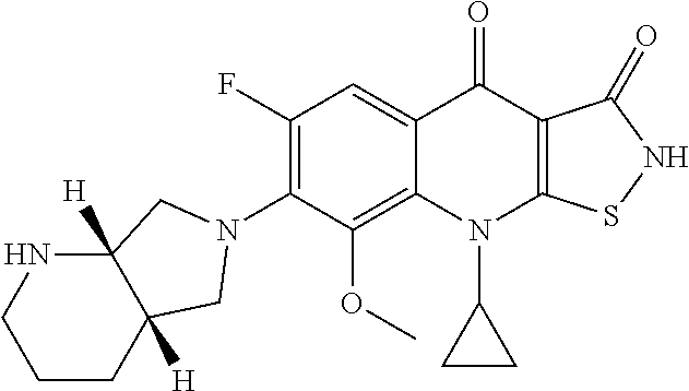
C12=C(OC)C(N3CC4([H])CCCNC4([H])C3)=C(F)C=C1C(=O)C1=C(N2C2CC2)SNC1=O
